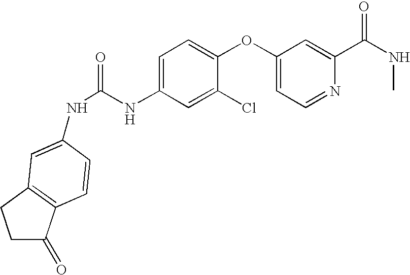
C(=O)(NC1=CC=C(OC2=CC=NC(C(NC)=O)=C2)C(Cl)=C1)NC1=CC2=C(C(=O)CC2)C=C1
